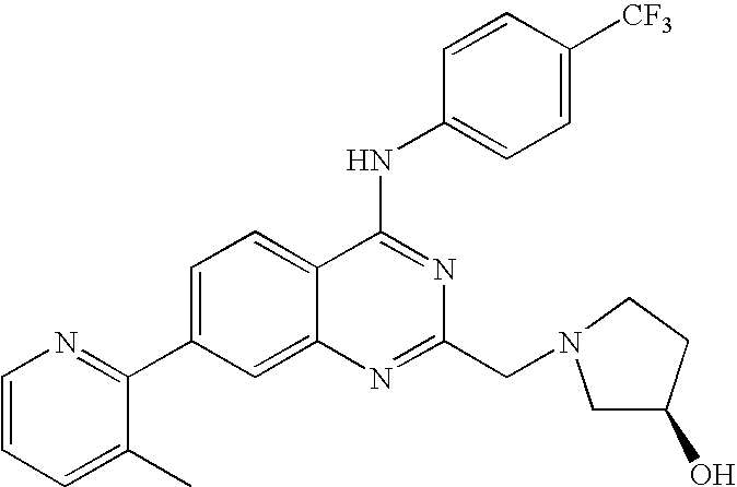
C1=CC=C(C)C(C2=CC=C3C(=C2)N=C(CN2CC(O)CC2)N=C3NC2=CC=C([CF3])C=C2)=N1
